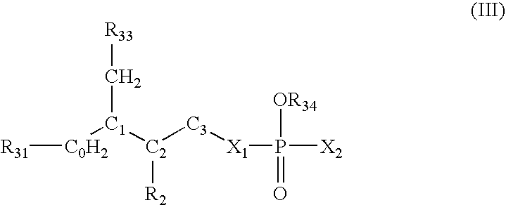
[R31][C0H2][C1](C[R33])[C2]([R2])[C3][X1]P([X2])([OR34])=O
